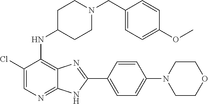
C1(Cl)=CN=C2C(=C1NC1CCN(CC3=CC=C(OC)C=C3)CC1)N=C(C1=CC=C(N3CCOCC3)C=C1)N2
